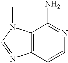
C12=C(C=CN=C1N)N=CN2C
